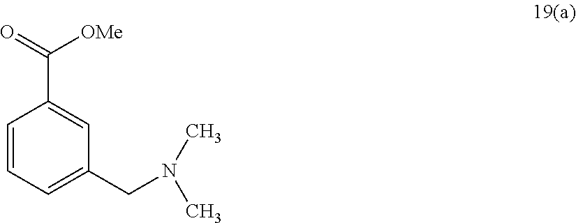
C1(C([OMe])=O)=CC(CN(C)C)=CC=C1
